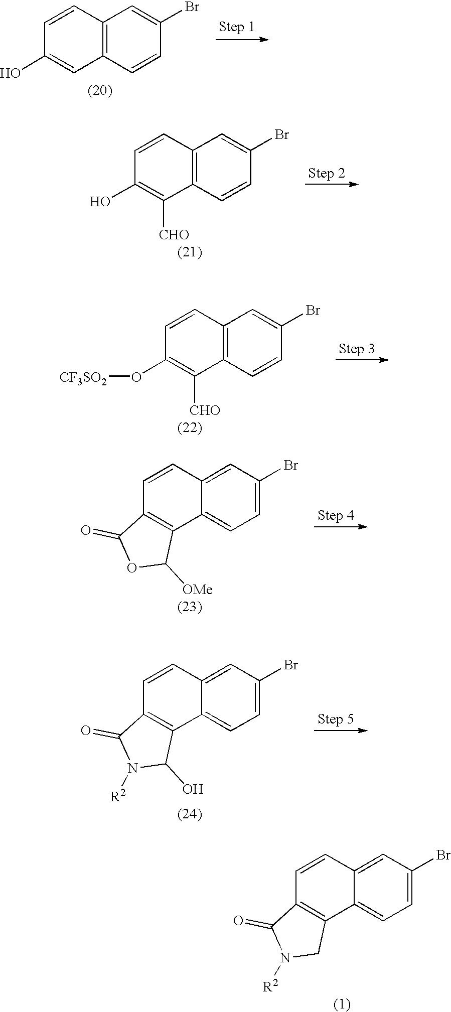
C12=C(C=CC(Br)=C1)C=C(O)C=C2.C12=C(C=CC(Br)=C1)C([CHO])=C(O)C=C2.C12=C(C=CC(Br)=C1)C([CHO])=C(O[CF3SO2])C=C2.C12=CC(Br)=CC=C1C1=C(C=C2)C(=O)OC1[OMe].C12=CC(Br)=CC=C1C1=C(C=C2)C(=O)N([R2])C1O.C12=CC(Br)=CC=C1C1=C(C=C2)C(=O)N([R2])C1
